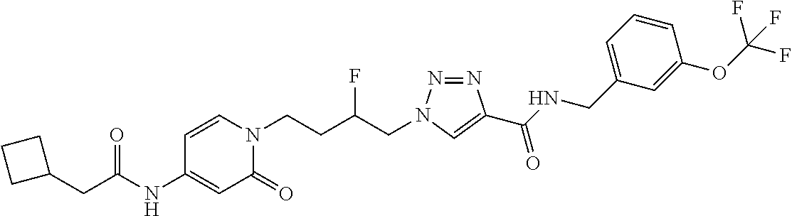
C(NC1=CC(=O)N(CCC(CN2N=NC(C(NCC3=CC=CC(OC(F)(F)F)=C3)=O)=C2)F)C=C1)(=O)CC1CCC1
